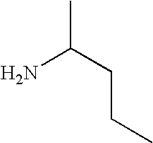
CC(CCC)N
